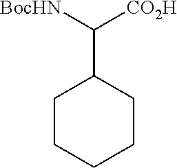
C1CCCCC1C([BocHN])[CO2H]
